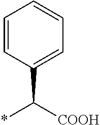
C1=CC(C([COOH])*)=CC=C1
